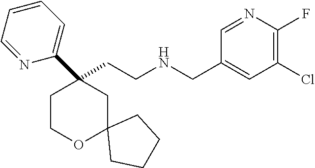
C(CNCC1=CC(Cl)=C(F)N=C1)C1(C2=CC=CC=N2)CCOC2(C1)CCCC2
